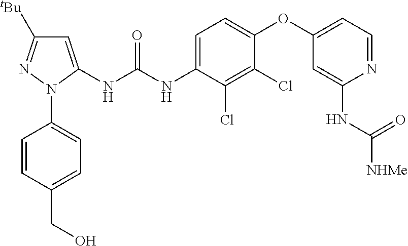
C1=C(NC(NC2=CC=C(OC3=CC=NC(NC([NHMe])=O)=C3)C(Cl)=C2Cl)=O)N(C2=CC=C(CO)C=C2)N=C1[tBu]
